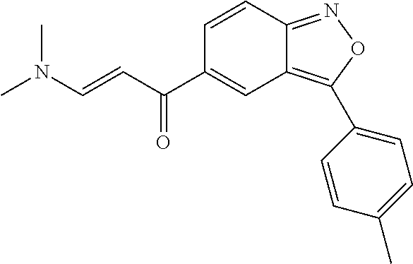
C1=CC2=NOC(C3=CC=C(C)C=C3)=C2C=C1C(C=CN(C)C)=O
